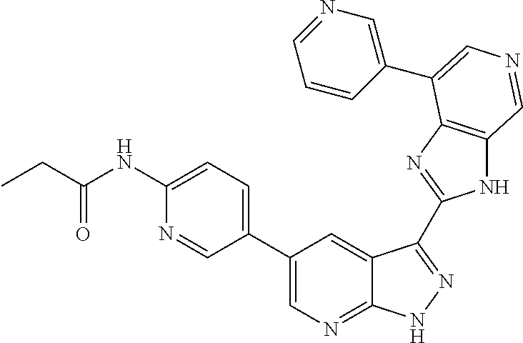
C1(C2=CN=C3C(=C2)C(C2=NC4=C(N2)C=NC=C4C2=CN=CC=C2)=NN3)=CC=C(NC(CC)=O)N=C1
